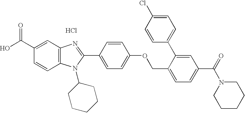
OC(C1=CC2=C(C=C1)N(C1CCCCC1)C(C1=CC=C(OCC3=CC=C(C(=O)N4CCCCC4)C=C3C3=CC=C(Cl)C=C3)C=C1)=N2)=O.Cl
